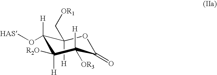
C1(=O)OC([H])(C[OR1])C(O[HAS])([H])C([H])([R2O])C1([H])[OR3]
